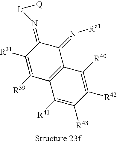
C1([R31])=C([R39])C2=C(C(=N[Ra1])C1=N[L][Q])C([R40])=C([R42])C([R43])=C2[R41]
